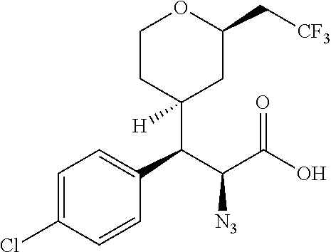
C1CC(C(C2=CC=C(Cl)C=C2)C([N3])C(O)=O)([H])CC(C[CF3])O1
